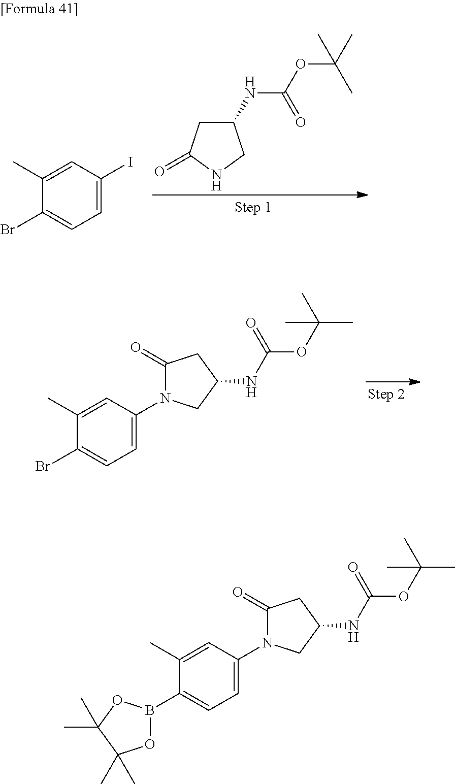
C1(NC(OC(C)(C)C)=O)CC(=O)NC1.C1=C(I)C=C(C)C(Br)=C1.C1=C(N2C(=O)CC(NC(OC(C)(C)C)=O)C2)C=C(C)C(Br)=C1.C1=C(N2C(=O)CC(NC(OC(C)(C)C)=O)C2)C=C(C)C(B2OC(C)(C)C(C)(C)O2)=C1
